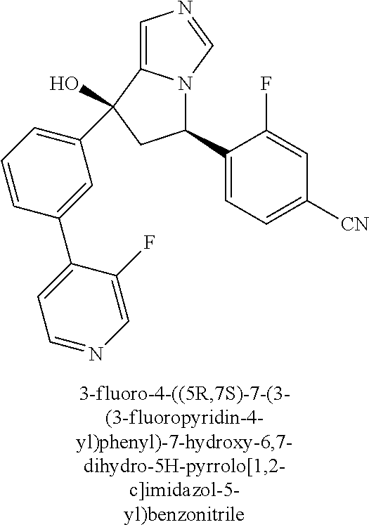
C1(C2=CC(C3(O)C4=CN=CN4C(C4=CC=C([CN])C=C4F)C3)=CC=C2)=CC=NC=C1F
